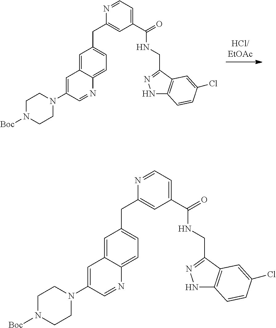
C1N([Boc])CCN(C2=CC3=CC(CC4=CC(C(=O)NCC5=NNC6=C5C=C(Cl)C=C6)=CC=N4)=CC=C3N=C2)C1.C1N([Boc])CCN(C2=CC3=CC(CC4=CC(C(=O)NCC5=NNC6=C5C=C(Cl)C=C6)=CC=N4)=CC=C3N=C2)C1
